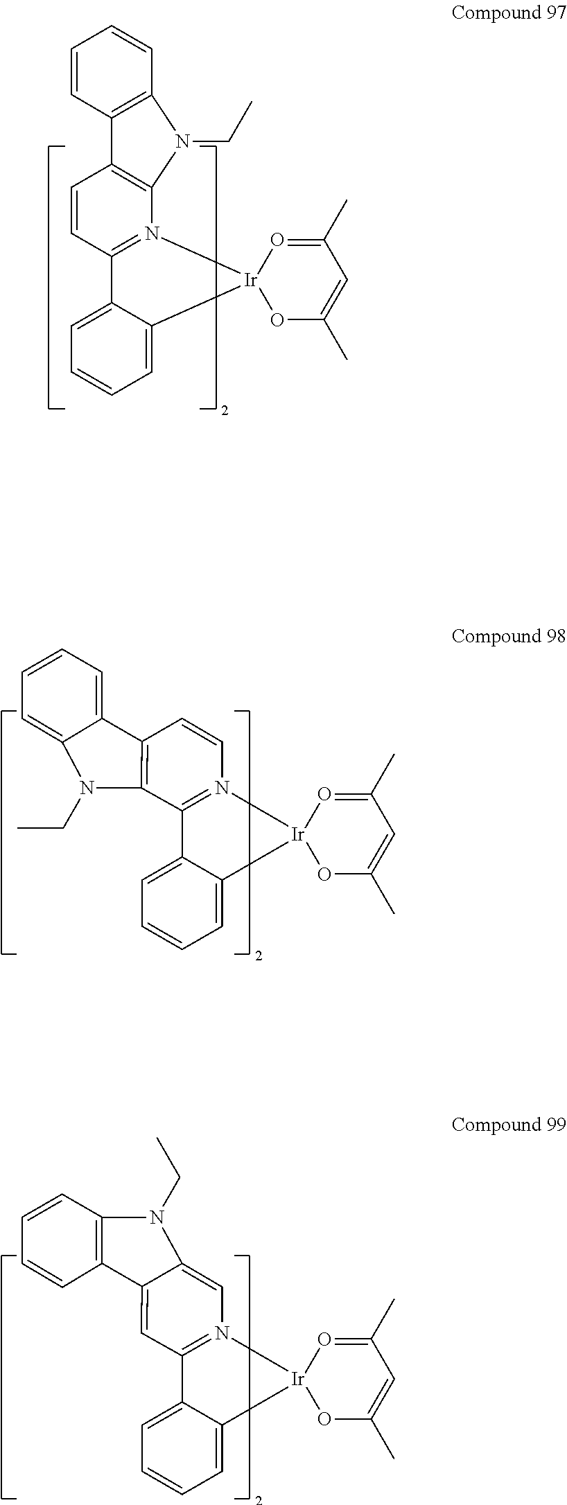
C12=N(C=CC3=C1N(CC)C1=CC=CC=C31)[Ir]1(C3=CC=CC=C23)OC(C)=CC(C)=O1.C1=CC2=C(N3=C1C1=CC=CC=C1[Ir]31OC(C)=CC(C)=O1)N(CC)C1=C2C=CC=C1.N1(CC)C2=CN3=C(C4=CC=CC=C4[Ir]34OC(C)=CC(C)=O4)C=C2C2=C1C=CC=C2
